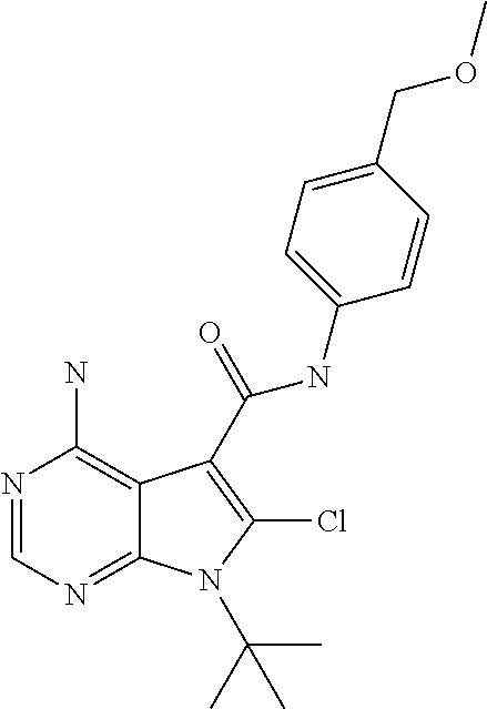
N1=CN=C2C(=C1N)C(C(NC1=CC=C(COC)C=C1)=O)=C(Cl)N2C(C)(C)C
